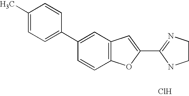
C1(C2=NCCN2)=CC2=C(O1)C=CC(C1=CC=C(C)C=C1)=C2.Cl
